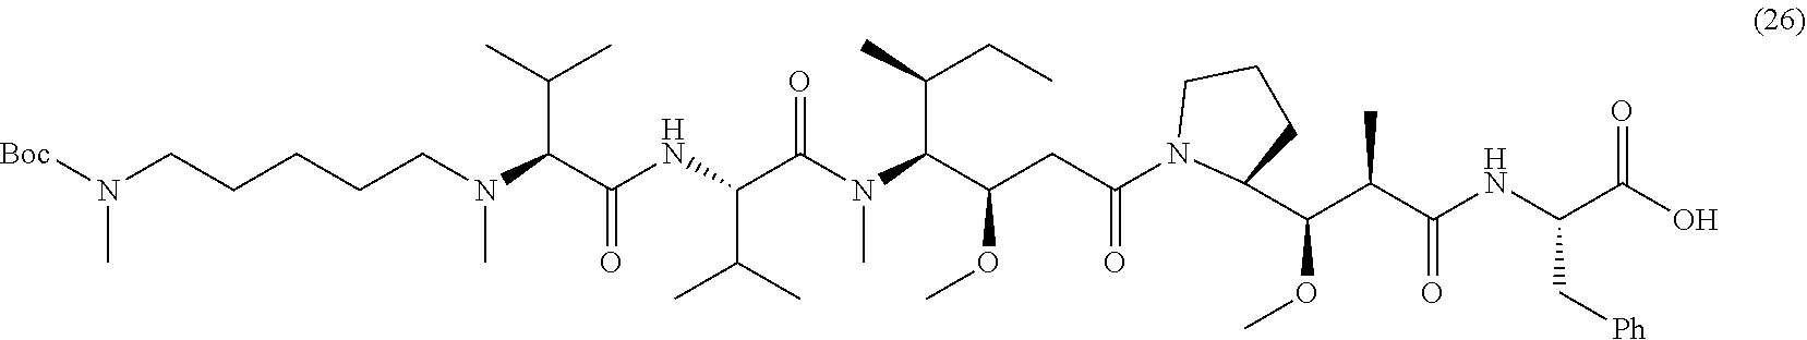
COC(C(C(=O)NC(C[Ph])C(O)=O)C)C1N(C(CC(OC)C(N(C)C(C(NC(C(N(C)CCCCCN([Boc])C)C(C)C)=O)C(C)C)=O)C(C)CC)=O)CCC1
